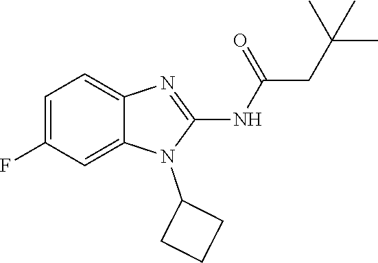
C1=C(F)C=C2C(=C1)N=C(NC(=O)CC(C)(C)C)N2C1CCC1
